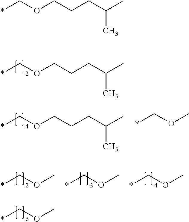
*COCCCC(C)C.*COC.*COCCCC(C)C.*COC.*COC.*COC.*COC.*COCCCC(C)C
